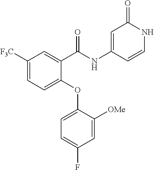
C1([F3C])=CC=C(OC2=CC=C(F)C=C2[OMe])C(C(NC2=CC(=O)NC=C2)=O)=C1
